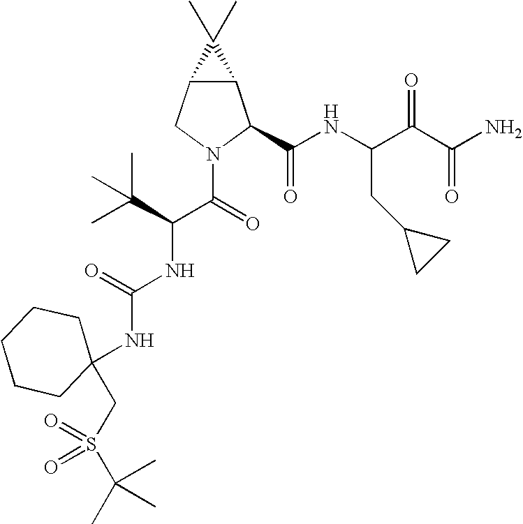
C12C(CN(C(=O)C(C(C)(C)C)NC(NC3(CS(C(C)(C)C)(=O)=O)CCCCC3)=O)C1C(NC(C(C(N)=O)=O)CC1CC1)=O)C2(C)C
